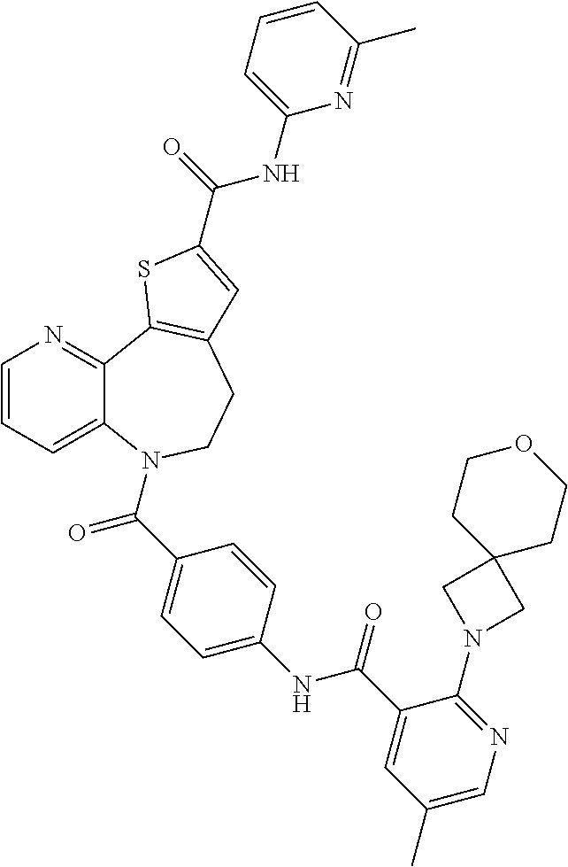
C1=CC=C2C(=N1)C1=C(CCN2C(C2=CC=C(NC(C3=CC(C)=CN=C3N3CC4(C3)CCOCC4)=O)C=C2)=O)C=C(C(=O)NC2=CC=CC(C)=N2)S1
